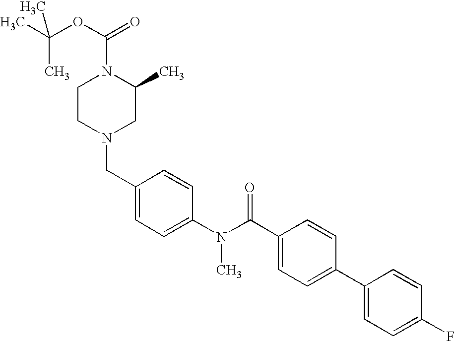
CC(OC(=O)N1CCN(CC2=CC=C(N(C(C3=CC=C(C4=CC=C(F)C=C4)C=C3)=O)C)C=C2)CC1C)(C)C
